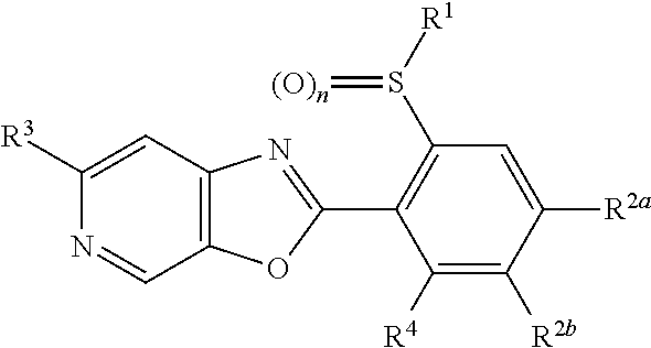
C1([R4])=C([R2b])C([R2a])=CC(S([R1])=[(O)n])=C1C1=NC2=C(O1)C=NC([R3])=C2
